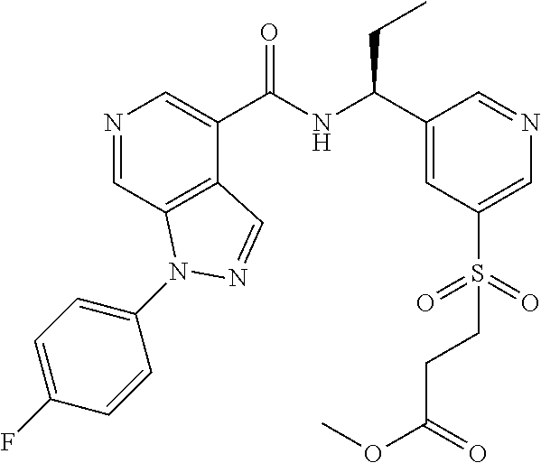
N1=CC2=C(C(C(NC(C3=CC(S(=O)(=O)CCC(=O)OC)=CN=C3)CC)=O)=C1)C=NN2C1=CC=C(F)C=C1
